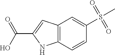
C12=C(C=C(C(O)=O)N1)C=C(S(C)(=O)=O)C=C2
